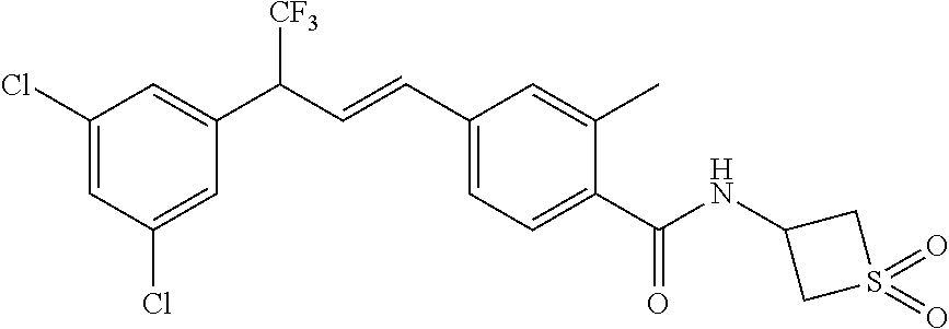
C1(Cl)=CC(Cl)=CC(C(C=CC2=CC=C(C(=O)NC3CS(=O)(=O)C3)C(C)=C2)[CF3])=C1
